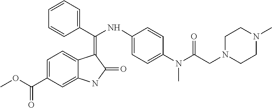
C1=C(C(OC)=O)C=C2C(=C1)C(=C(C1=CC=CC=C1)NC1=CC=C(N(C(CN3CCN(C)CC3)=O)C)C=C1)C(=O)N2
